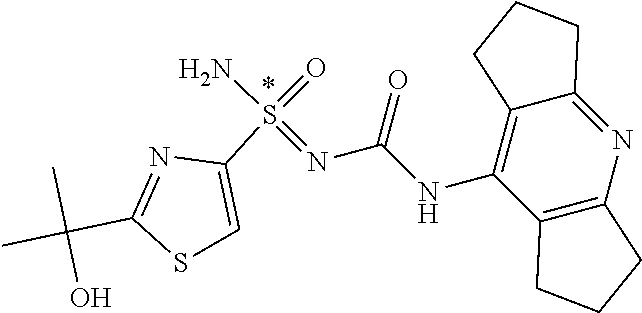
S1C=C(S(=O)(=NC(NC2=C3C(=NC4=C2CCC4)CCC3)=O)N)N=C1C(C)(C)O
